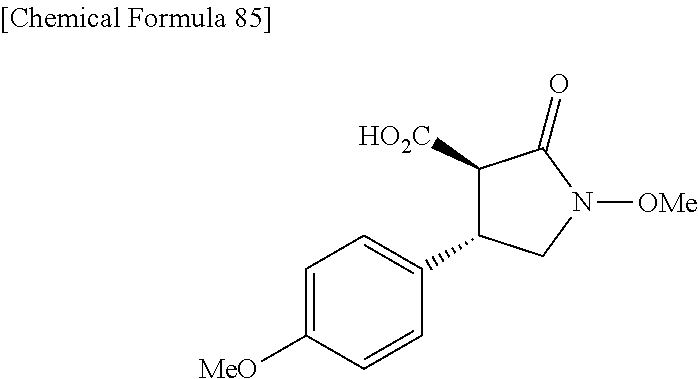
C1=C([MeO])C=CC(C2C([HO2C])C(=O)N([OMe])C2)=C1
